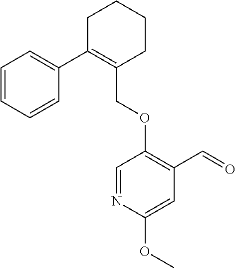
C1C(C2=CC=CC=C2)=C(COC2=C(C=O)C=C(OC)N=C2)CCC1
